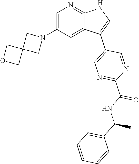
C1=C(N2CC3(C2)COC3)C=C2C(=N1)NC=C2C1=CN=C(C(NC(C2=CC=CC=C2)C)=O)N=C1
